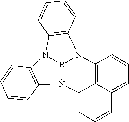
C1=CC2=C(C=C1)N1C3=C4C(=CC=CC4=CC=C3)N3C4=C(N2B13)C=CC=C4
